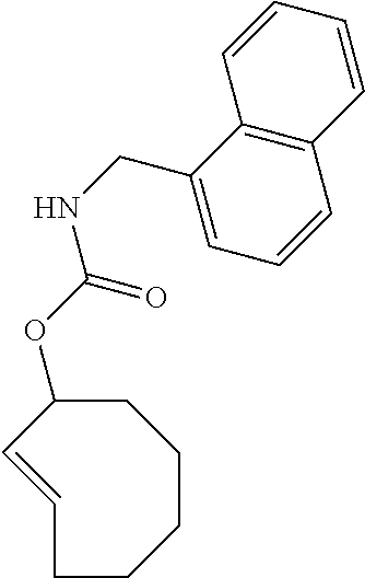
C1C(OC(NCC2=CC=CC3=C2C=CC=C3)=O)C=CCCCC1
